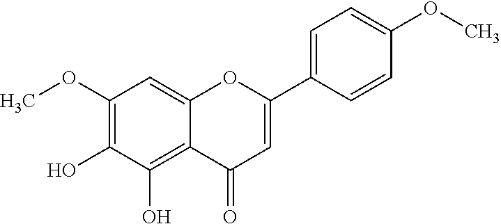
C12=C(O)C(O)=C(OC)C=C1OC(C1=CC=C(OC)C=C1)=CC2=O
